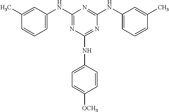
C1=C(NC2=NC(NC3=CC=C([OCH3])C=C3)=NC(NC3=CC=CC(C)=C3)=N2)C=C(C)C=C1
